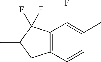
C12=C(C=CC(C)=C1F)CC(C)C2(F)F
